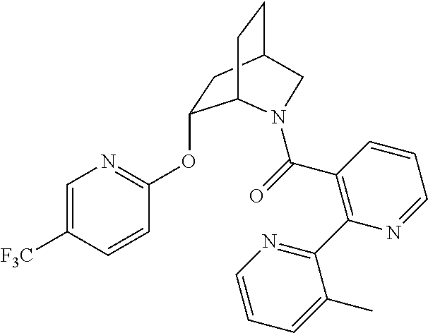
C1(OC2=NC=C([F3C])C=C2)CC2CCC1N(C(=O)C1=C(C3=NC=CC=C3C)N=CC=C1)C2
